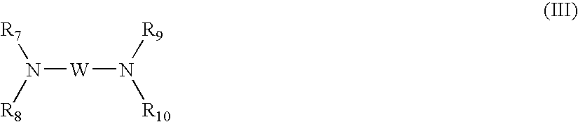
N([W]N([R10])[R9])([R7])[R8]
